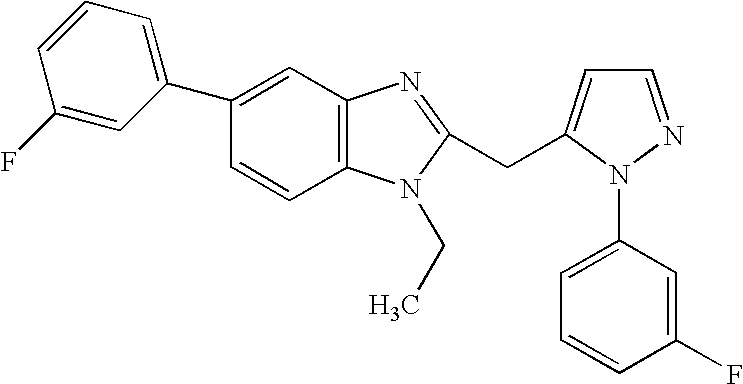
C1(C2=CC3=C(C=C2)N(CC)C(CC2=CC=NN2C2=CC=CC(F)=C2)=N3)=CC=CC(F)=C1
